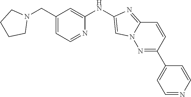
C1(CN2CCCC2)=CC=NC(NC2=CN3C(=N2)C=CC(C2=CC=NC=C2)=N3)=C1
